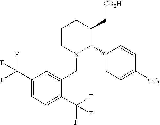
C1CCN(CC2=CC(C(F)(F)F)=CC=C2C(F)(F)F)C(C2=CC=C([CF3])C=C2)C1C[CO2H]
